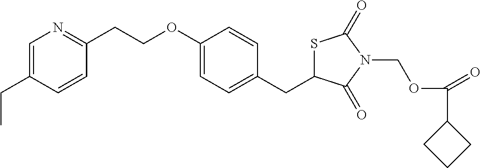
C(OC1=CC=C(CC2SC(=O)N(COC(=O)C3CCC3)C2=O)C=C1)CC1=NC=C(CC)C=C1
